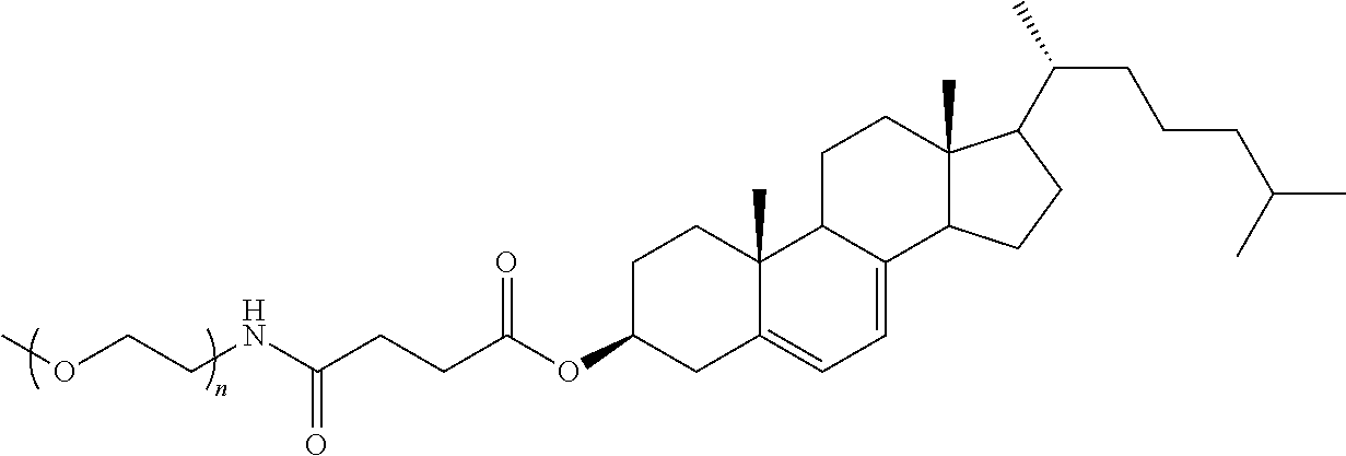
COCCNC(CCC(OC1CC2=CC=C3C(C2(C)CC1)CCC1(C)C3CCC1C(C)CCCC(C)C)=O)=O
